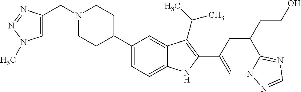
N1(CC2=CN(C)N=N2)CCC(C2=CC=C3C(=C2)C(C(C)C)=C(C2=CN4C(=NC=N4)C(CCO)=C2)N3)CC1
